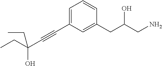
C1(CC(CN)O)=CC(C#CC(CC)(O)CC)=CC=C1
